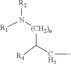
[(CH2)n](C(CC)[R4])N([R2])[R1]
